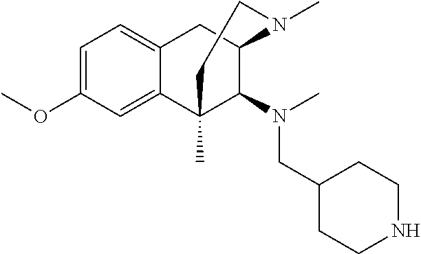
C1=C(OC)C=C2C(=C1)CC1C(N(CC3CCNCC3)C)C2(C)CCN1C
